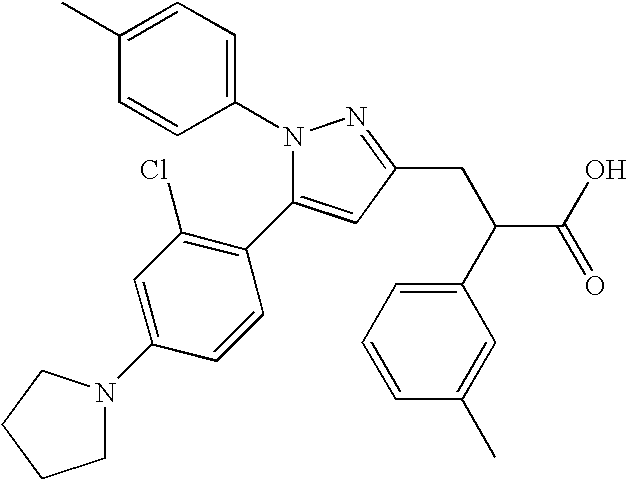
N1(C2=CC=C(C)C=C2)N=C(CC(C(O)=O)C2=CC=CC(C)=C2)C=C1C1=C(Cl)C=C(N2CCCC2)C=C1
